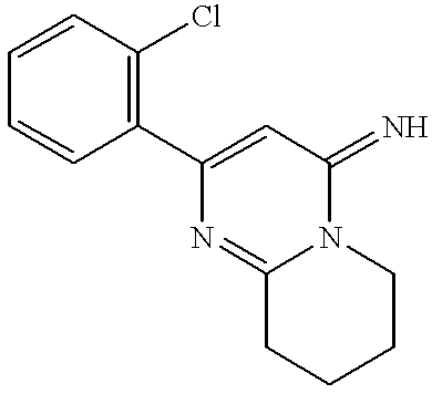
C1(C2=CC(=N)N3C(=N2)CCCC3)=C(Cl)C=CC=C1
